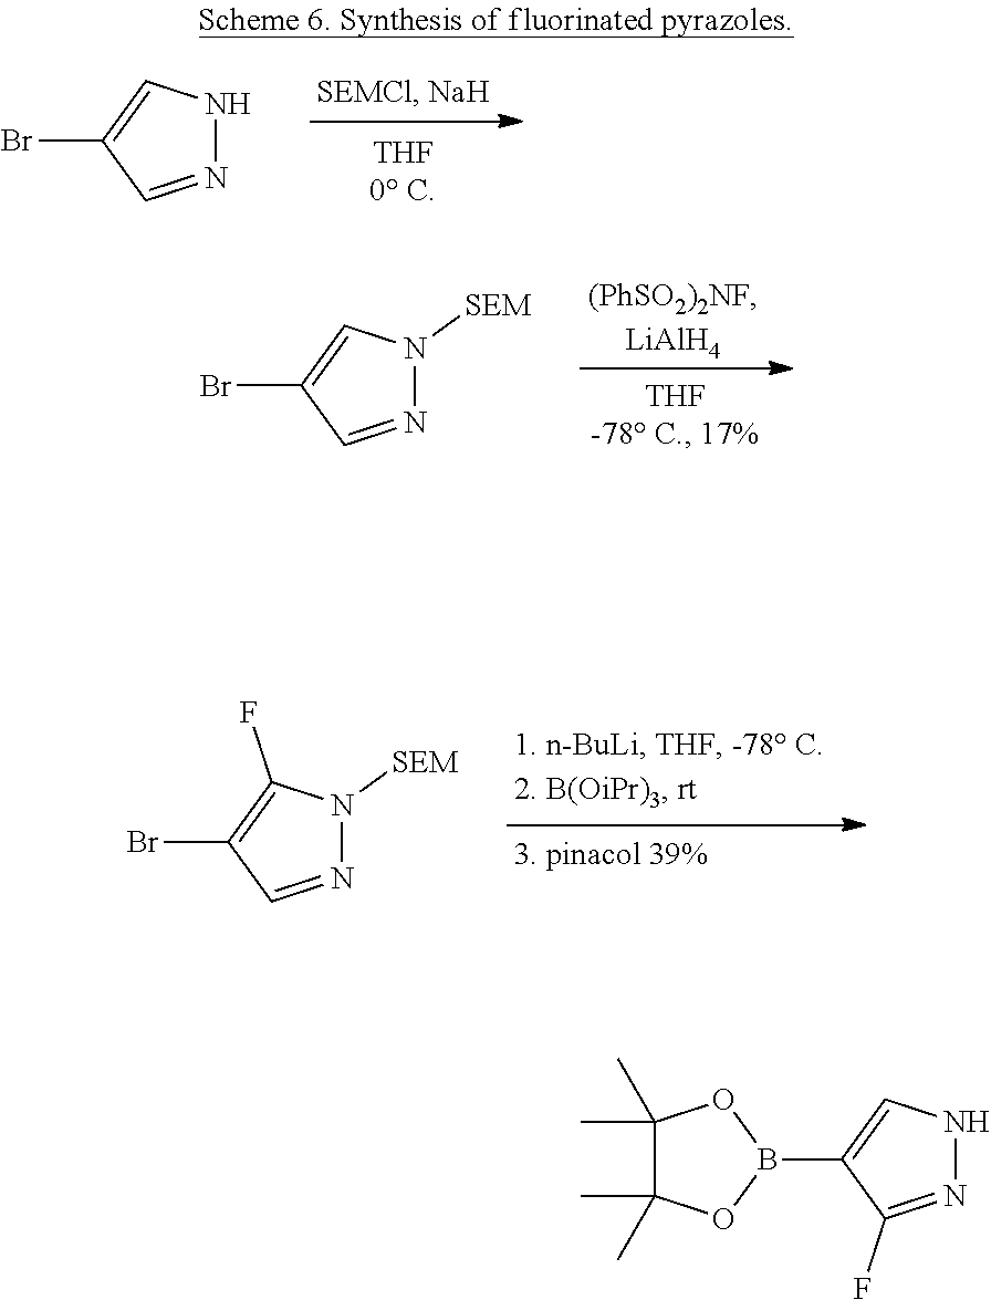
N1=CC(Br)=CN1.N1=CC(Br)=CN1[SEM].N1=CC(Br)=C(F)N1[SEM].N1=C(F)C(B2OC(C)(C)C(C)(C)O2)=CN1
